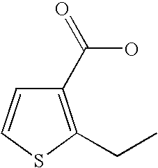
C1(C(=O)O)=C(CC)SC=C1
